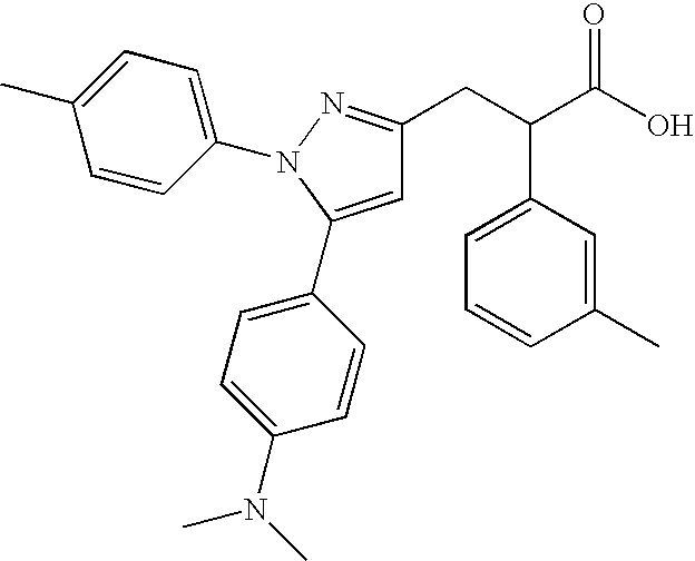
C(C(C(O)=O)C1=CC=CC(C)=C1)C1=NN(C2=CC=C(C)C=C2)C(C2=CC=C(N(C)C)C=C2)=C1
